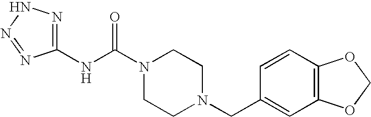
N(C(N1CCN(CC2=CC3=C(C=C2)OCO3)CC1)=O)C1=NNN=N1
